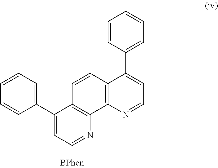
C1(C2=CC=NC3=C2C=CC2=C3N=CC=C2C2=CC=CC=C2)=CC=CC=C1
